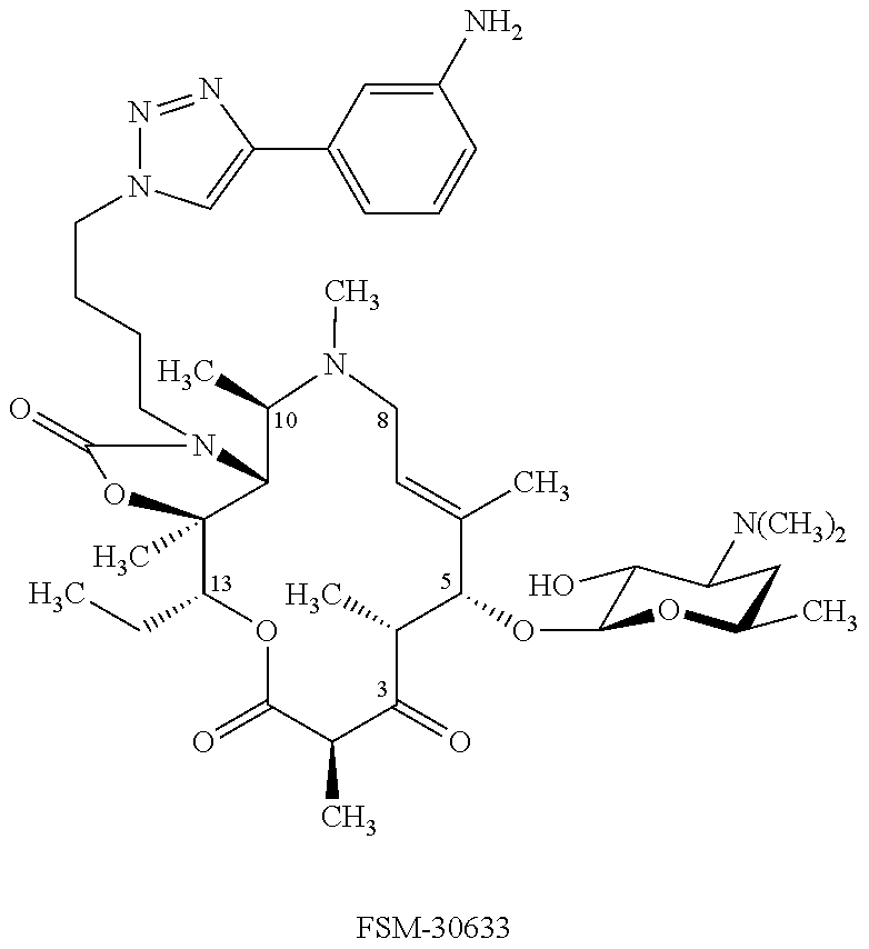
C1(CC)C2(C)C(N(CCCCN3N=NC(C4=CC=CC(N)=C4)=C3)C(=O)O2)C(C)N(C)CC=C(C)C(OC2C(O)C([N(CH3)2])CC(C)O2)C(C)C(=O)C(C)C(=O)O1.[FSM-30633]
